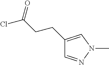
C1=NN(C)C=C1CCC(Cl)=O
